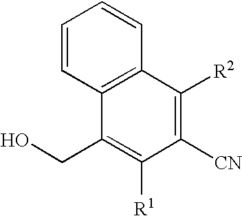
C12=C(C(CO)=C([R1])C([CN])=C1[R2])C=CC=C2
